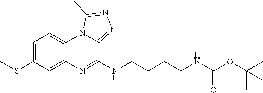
C1=C(SC)C=C2C(=C1)N1C(=NN=C1C)C(NCCCCNC(OC(C)(C)C)=O)=N2
